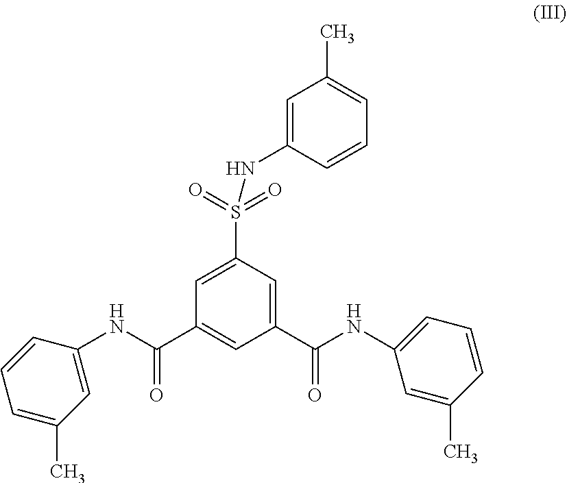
C1=C(C)C=C(NC(C2=CC(C(=O)NC3=CC=CC(C)=C3)=CC(S(=O)(=O)NC3=CC(C)=CC=C3)=C2)=O)C=C1
